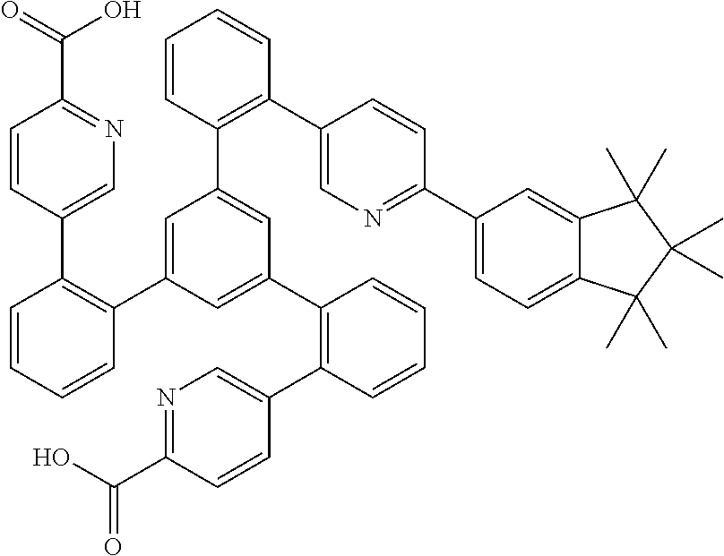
C1(C2=C(C3=CC(C4=C(C5=CN=C(C6=CC=C7C(=C6)C(C)(C)C(C)(C)C7(C)C)C=C5)C=CC=C4)=CC(C4=C(C5=CN=C(C(O)=O)C=C5)C=CC=C4)=C3)C=CC=C2)=CN=C(C(O)=O)C=C1
